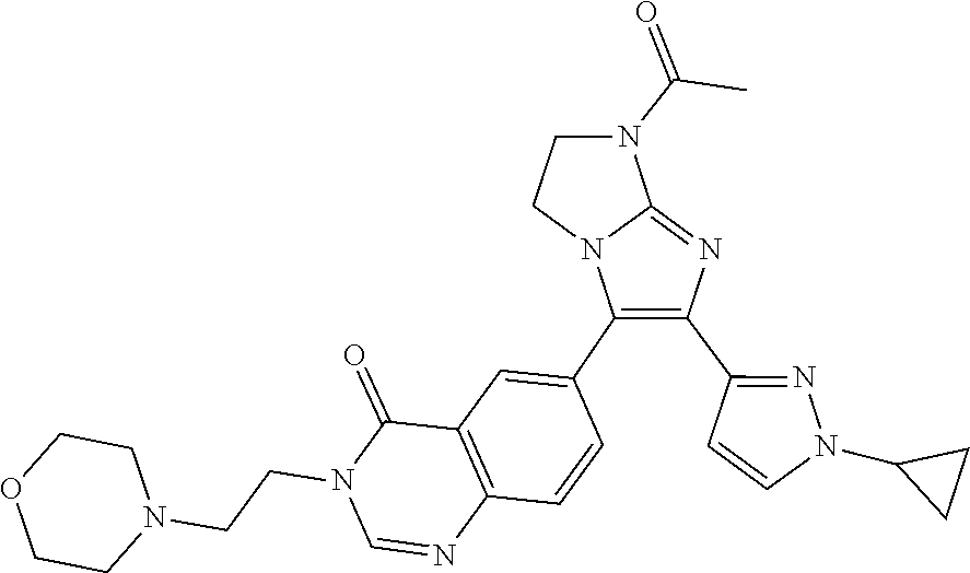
O1CCN(CCN2C(=O)C3=C(C=CC(C4=C(C5=NN(C6CC6)C=C5)N=C5N(C(=O)C)CCN54)=C3)N=C2)CC1
